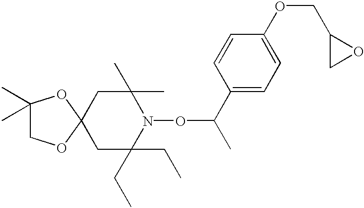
C1C(CC)(CC)N(OC(C)C2=CC=C(OCC3CO3)C=C2)C(C)(C)CC12OCC(C)(C)O2
